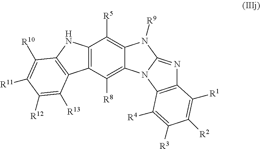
C12=C(C([R8])=C3C(=C1[R5])N([R9])C1=NC4=C(N31)C([R4])=C([R3])C([R2])=C4[R1])C1=C(N2)C([R10])=C([R11])C([R12])=C1[R13]
